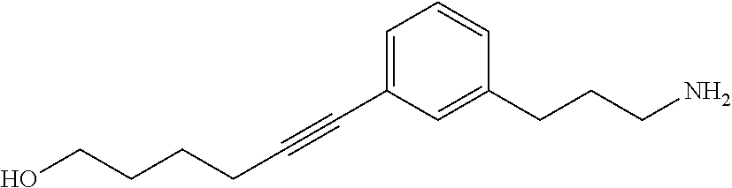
C(CCC#CC1=CC=CC(CCCN)=C1)CO
